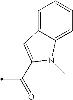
C1=C2C(=CC=C1)N(C)C(C(=O)C)=C2
